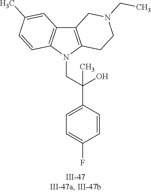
N1(CC(C2=CC=C(F)C=C2)(O)C)C2=C(C3=C1C=CC(C)=C3)CN(CC)CC2
